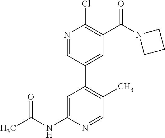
N1=CC(C2=C(C)C=NC(NC(C)=O)=C2)=CC(C(N2CCC2)=O)=C1Cl
